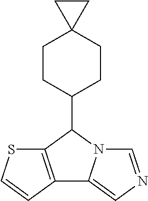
C12=C(C=CS1)C1=CN=CN1C2C1CCC2(CC1)CC2
